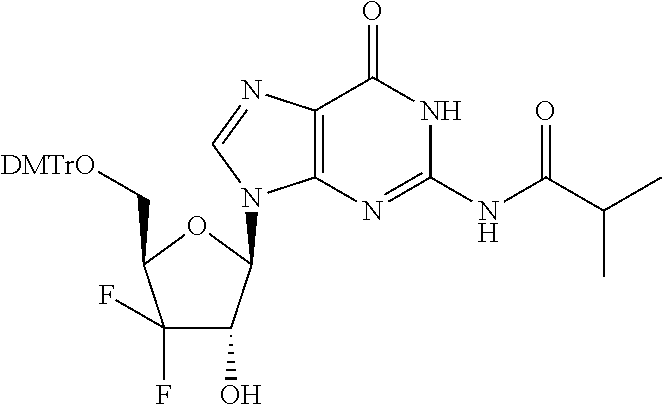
OC1C(F)(F)C(C[DMTrO])OC1N1C2=C(N=C1)C(=O)NC(NC(C(C)C)=O)=N2
